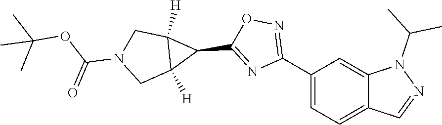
C12=CC(C3=NOC(C4C5([H])C4([H])CN(C(OC(C)(C)C)=O)C5)=N3)=CC=C1C=NN2C(C)C
